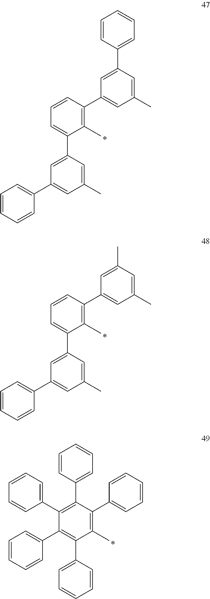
C1(C)=C(C2=CC(C)=CC(C3=CC=CC=C3)=C2)C=CC=C1C1=CC(C2=CC=CC=C2)=CC(C)=C1.C1(C)=C(C2=CC(C)=CC(C)=C2)C=CC=C1C1=CC(C2=CC=CC=C2)=CC(C)=C1.C1(C)=C(C2=CC=CC=C2)C(C2=CC=CC=C2)=C(C2=CC=CC=C2)C(C2=CC=CC=C2)=C1C1=CC=CC=C1
